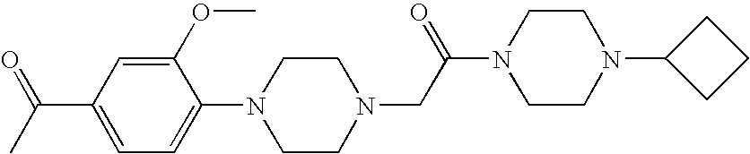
N1(C2=CC=C(C(C)=O)C=C2OC)CCN(CC(N2CCN(C3CCC3)CC2)=O)CC1
